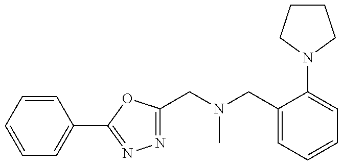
N1=C(CN(C)CC2=CC=CC=C2N2CCCC2)OC(C2=CC=CC=C2)=N1
